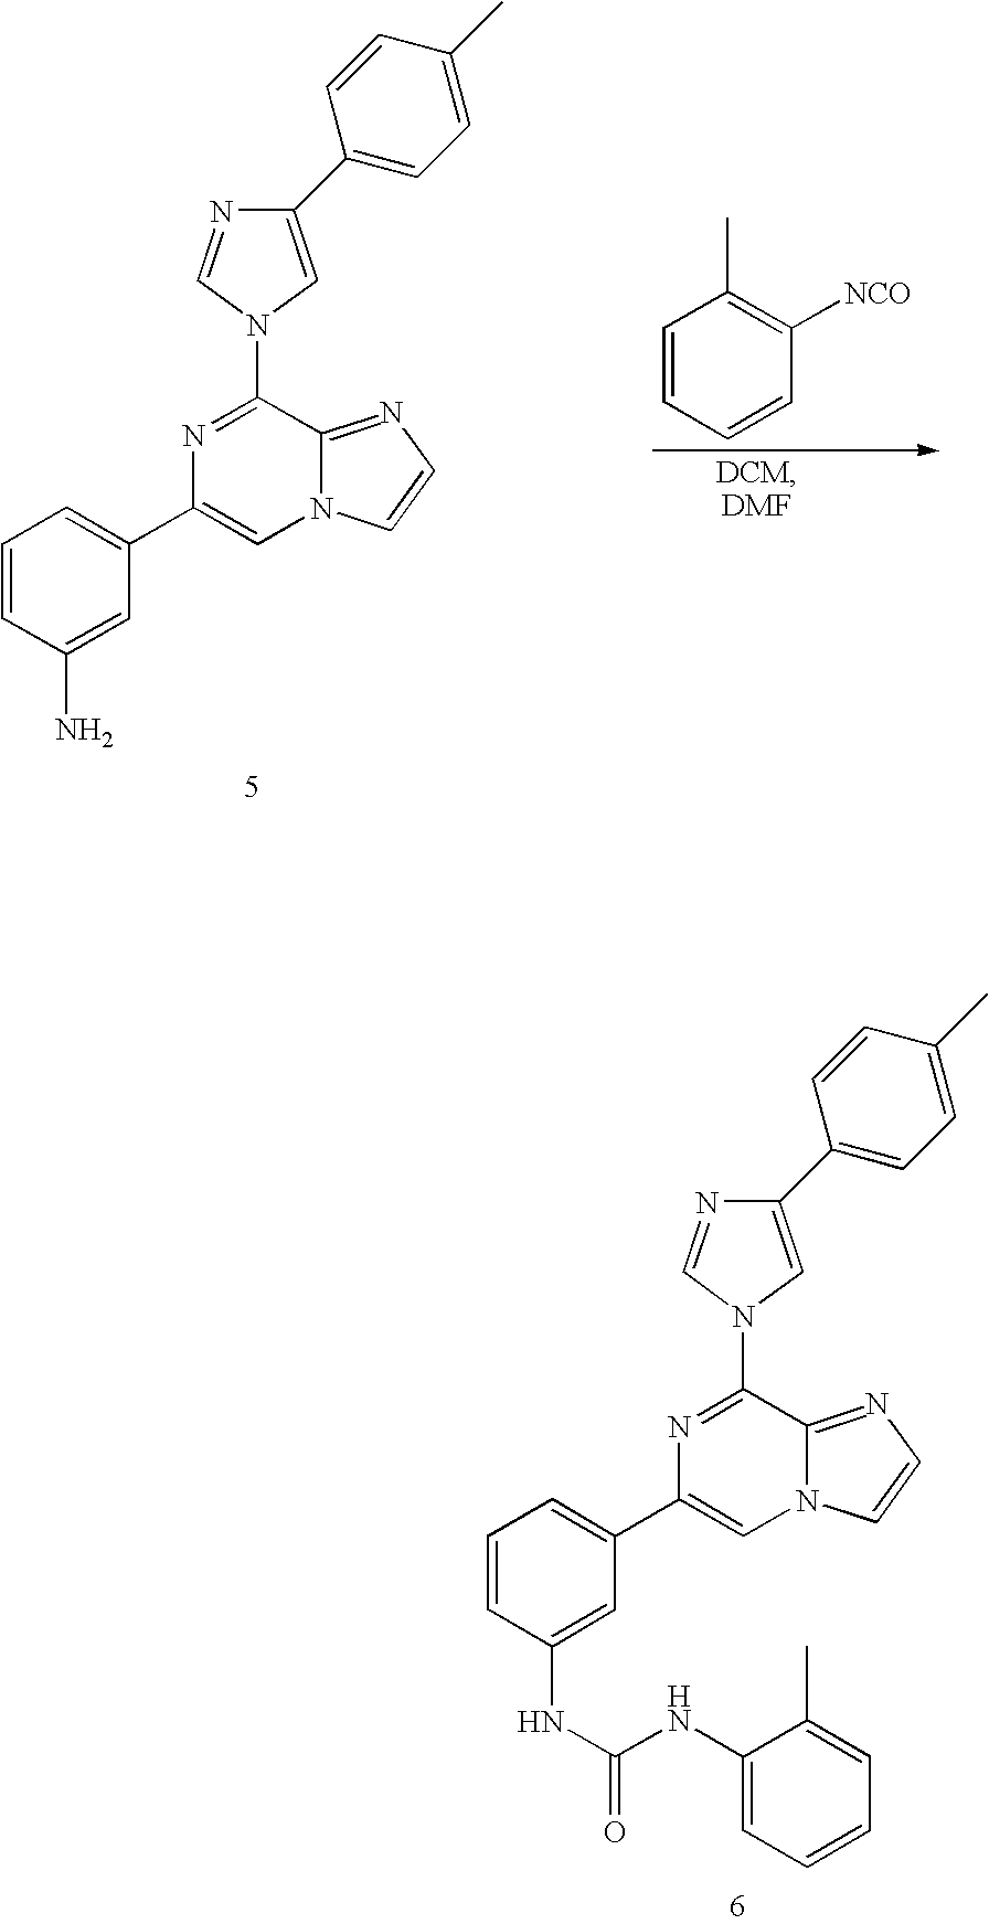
C1(C)=CC=C(C2=CN(C3=NC(C4=CC=CC(NC(NC5=CC=CC=C5C)=O)=C4)=CN4C3=NC=C4)C=N2)C=C1.C1(C)=CC=C(C2=CN(C3=NC(C4=CC=CC(N)=C4)=CN4C3=NC=C4)C=N2)C=C1.C1=CC=CC([NCO])=C1C
